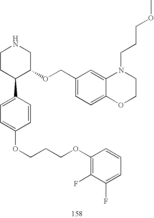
C1CC(C2=CC=C(OCCCOC3=C(F)C(F)=CC=C3)C=C2)C(OCC2=CC=C3C(=C2)N(CCCOC)CCO3)CN1
